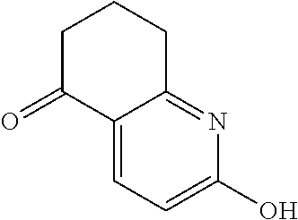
C12=CC=C(O)N=C1CCCC2=O
